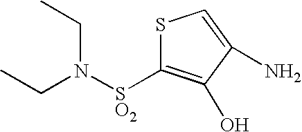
CCN(CC)[SO2]C1=C(O)C(N)=CS1
